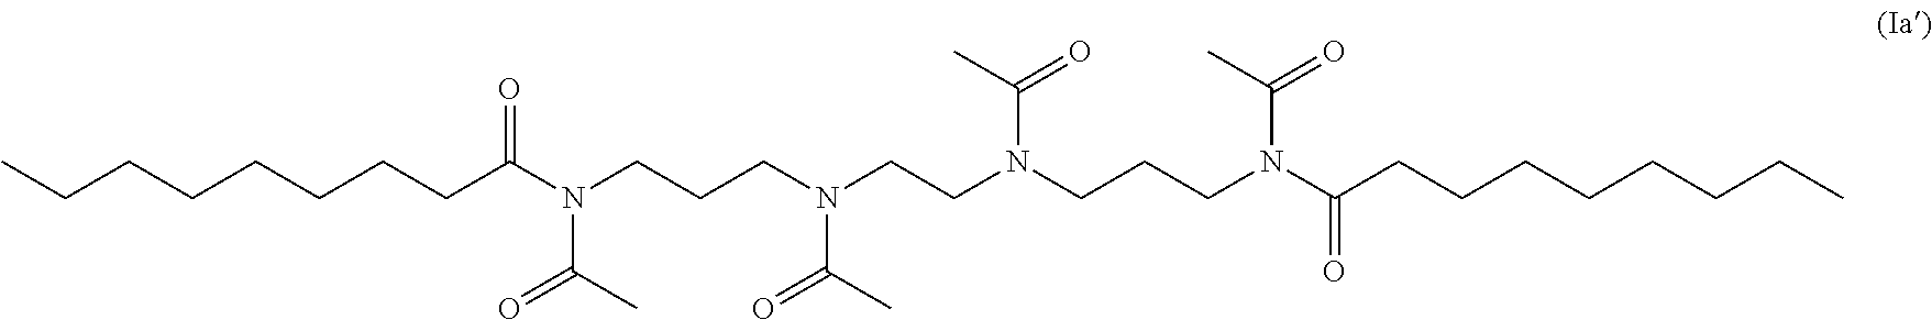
CCCCCCCCC(N(CCCN(CCN(CCCN(C(CCCCCCCC)=O)C(C)=O)C(C)=O)C(C)=O)C(C)=O)=O
